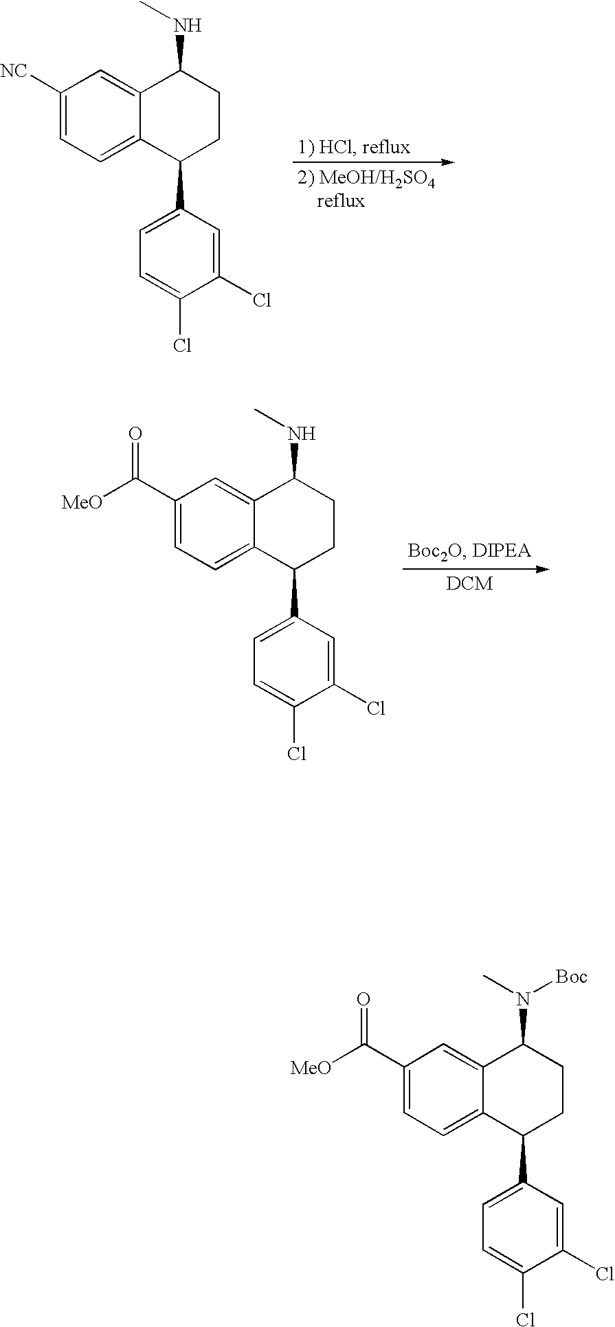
[DCM].C1(C([MeO])=O)=CC=C2C(=C1)C(NC)CCC2C1=CC=C(Cl)C(Cl)=C1.C1([NC])=CC=C2C(=C1)C(NC)CCC2C1=CC=C(Cl)C(Cl)=C1.C1(C([MeO])=O)=CC=C2C(=C1)C(N(C)[Boc])CCC2C1=CC=C(Cl)C(Cl)=C1
